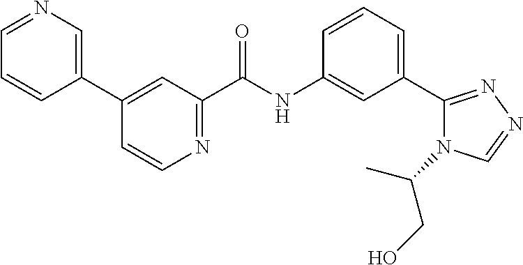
C1=CC(C2=CC(C(NC3=CC(C4=NN=CN4C(CO)C)=CC=C3)=O)=NC=C2)=CN=C1
